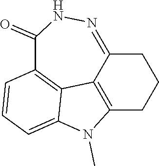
C12=NNC(=O)C3=C4C1=C(CCC2)N(C)C4=CC=C3
